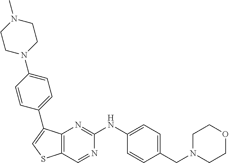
C1=C(NC2=NC3=C(C=N2)SC=C3C2=CC=C(N3CCN(C)CC3)C=C2)C=CC(CN2CCOCC2)=C1
